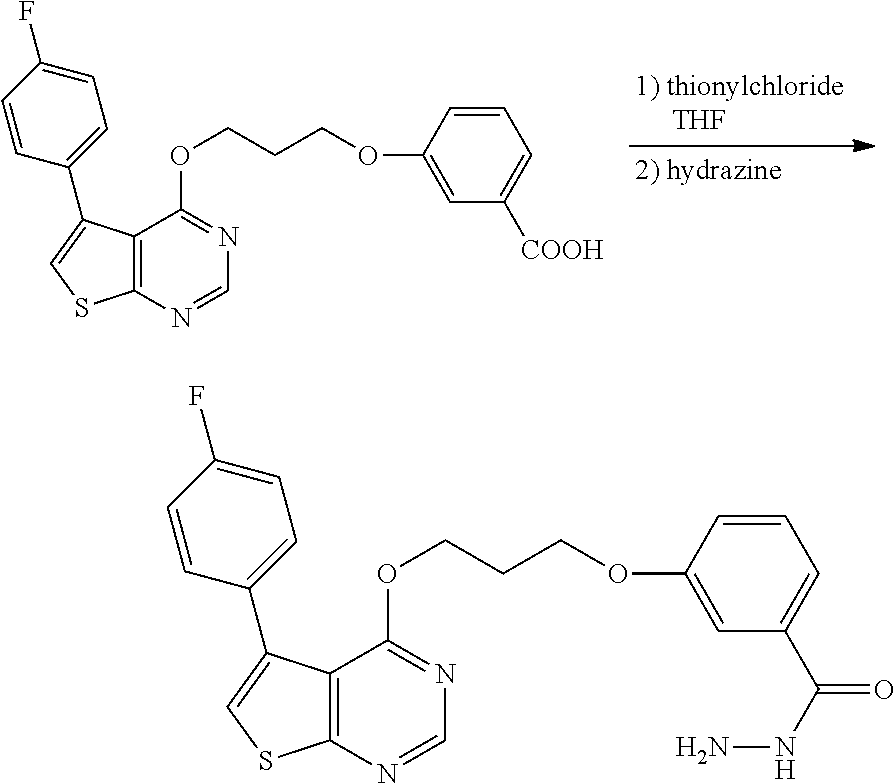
C1=C(C2=CSC3=C2C(OCCCOC2=CC([COOH])=CC=C2)=NC=N3)C=CC(F)=C1.C1=C(C2=CSC3=C2C(OCCCOC2=CC(C(NN)=O)=CC=C2)=NC=N3)C=CC(F)=C1
